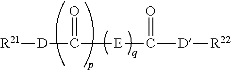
[R21][D]C(=O)[E]C(=O)[D][R22]
